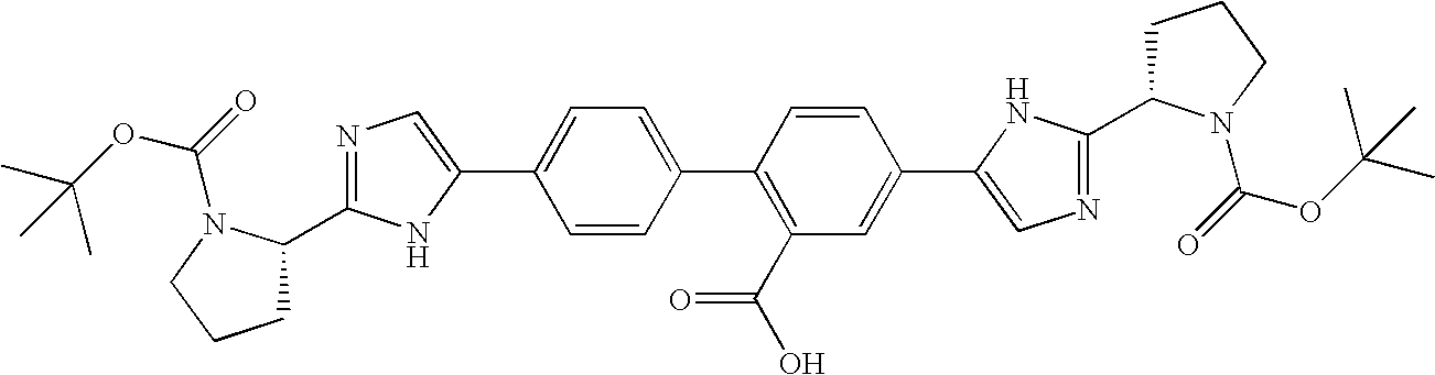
C1=CC(C2=C(C(O)=O)C=C(C3=CN=C(C4CCCN4C(OC(C)(C)C)=O)N3)C=C2)=CC=C1C1=CN=C(C2CCCN2C(OC(C)(C)C)=O)N1
